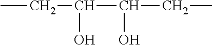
CCC(C(CC)O)O
